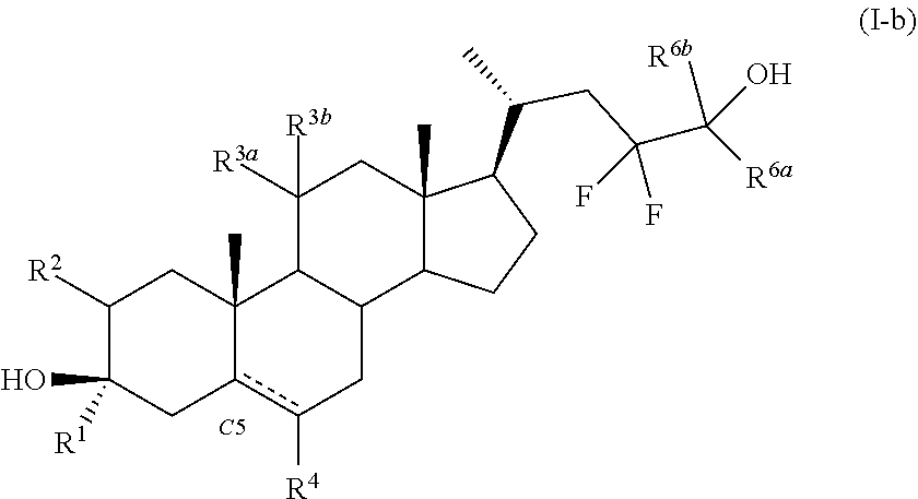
C1([R2])C(O)([R1])Cc2c([R4])CC3C(C2(C)C1)C([R3a])([R3b])CC1(C)C3CCC1C(C)CC(C([R6b])(O)[R6a])(F)F.[C5]
